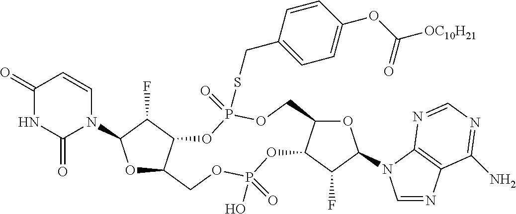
O1C2C(C(F)C1N1C=CC(=O)NC1=O)OP(=O)(SCC1=CC=C(OC([OC10H21])=O)C=C1)OCC1C(OP(O)(=O)OC2)C(F)C(N2C=NC3=C2N=CN=C3N)O1
